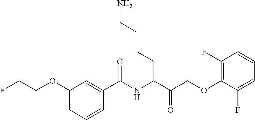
C1(OCCF)=CC=CC(C(NC(C(COC2=C(F)C=CC=C2F)=O)CCCCN)=O)=C1
